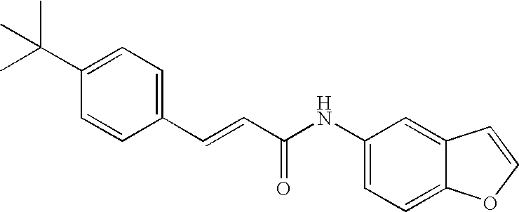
CC(C1=CC=C(C=CC(NC2=CC=C3C(=C2)C=CO3)=O)C=C1)(C)C
